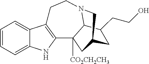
C1=CC=C2C(=C1)C1=C(N2)C2([CO2CH2CH3])C3N(CC1)CC(C2)CC3CCO
